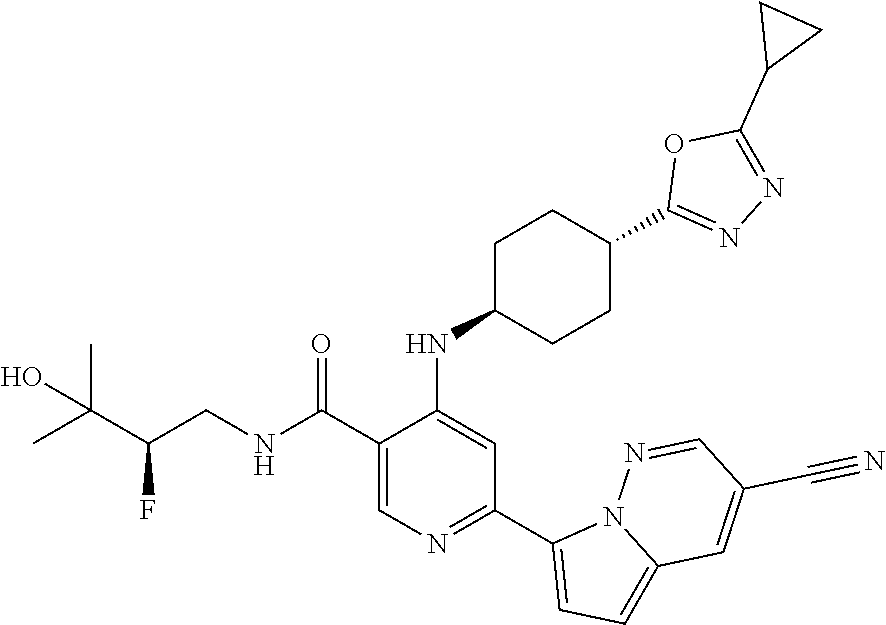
C1(C(NCC(C(C)(C)O)F)=O)=CN=C(C2=CC=C3N2N=CC(C#N)=C3)C=C1NC1CCC(C2=NN=C(C3CC3)O2)CC1
